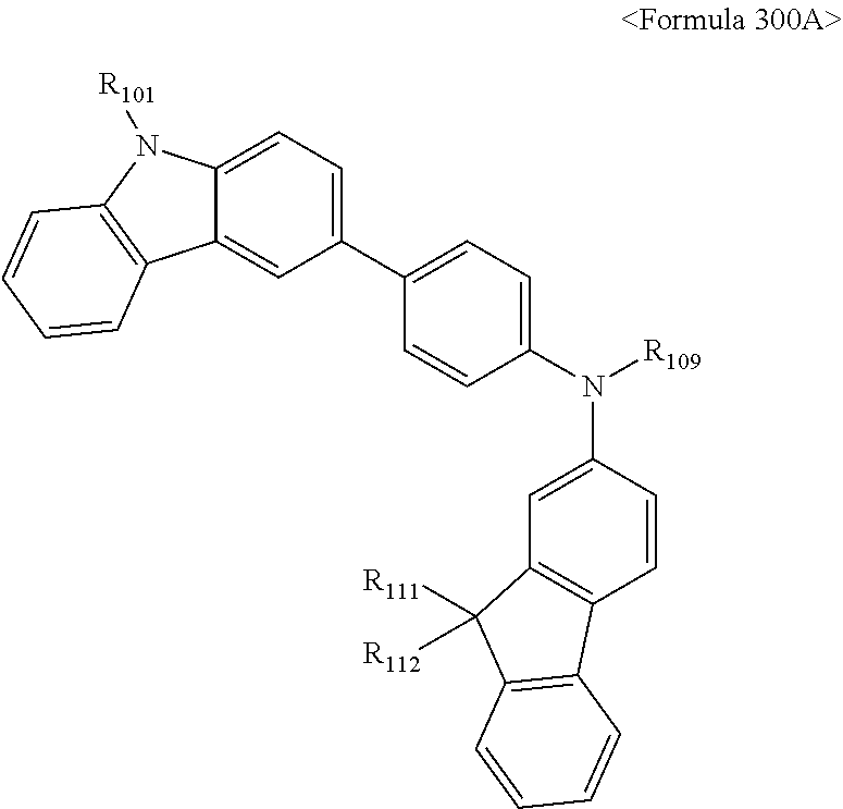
C1=C2C(=CC(C3=CC=C(N([R109])C4=CC5=C(C=C4)C4=C(C5([R111])[R112])C=CC=C4)C=C3)=C1)C1=C(N2[R101])C=CC=C1
